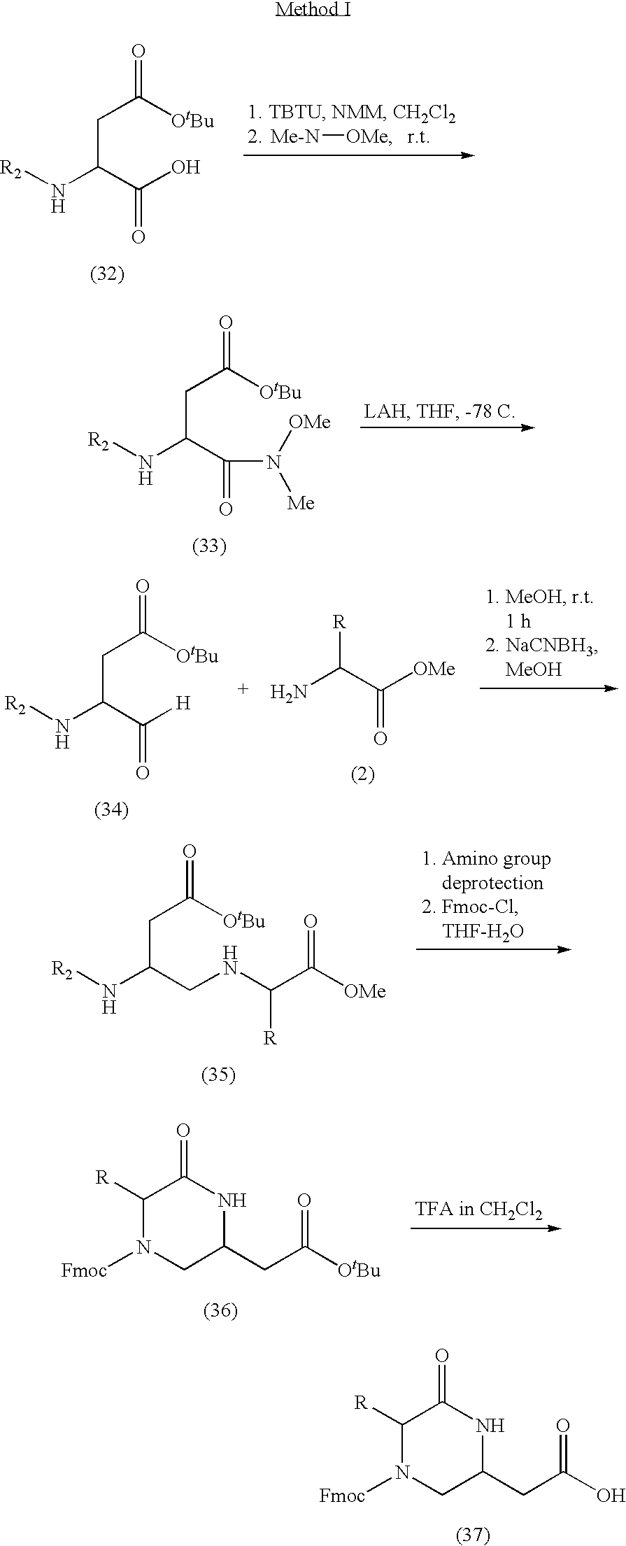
C(C(C(O)=O)N[R2])C([OtBu])=O.[r.t].[Me-N][OMe].C(C(C(N([OMe])[Me])=O)N[R2])C([OtBu])=O.[R]C(C([OMe])=O)N.C(C(C([H])=O)N[R2])C([OtBu])=O.C(C(CNC(C([OMe])=O)[R])N[R2])C([OtBu])=O.C1([R])N([Fmoc])CC(CC([OtBu])=O)NC1=O.C1([R])N([Fmoc])CC(CC(O)=O)NC1=O
